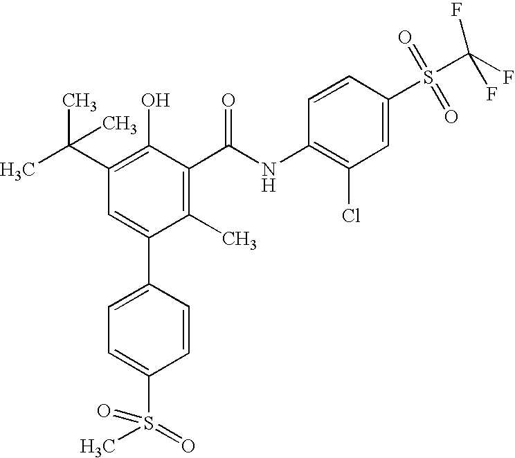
C1(C)=C(C(NC2=C(Cl)C=C(S(C(F)(F)F)(=O)=O)C=C2)=O)C(O)=C(C(C)(C)C)C=C1C1=CC=C(S(=O)(C)=O)C=C1
